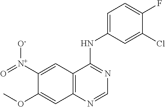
C12=C(N=CN=C1NC1=CC=C(F)C(Cl)=C1)C=C(OC)C([N+](=O)[O-])=C2
